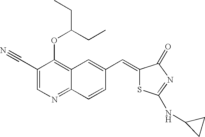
C1(C#N)=CN=C2C(=C1OC(CC)CC)C=C(C=C1SC(NC3CC3)=NC1=O)C=C2
